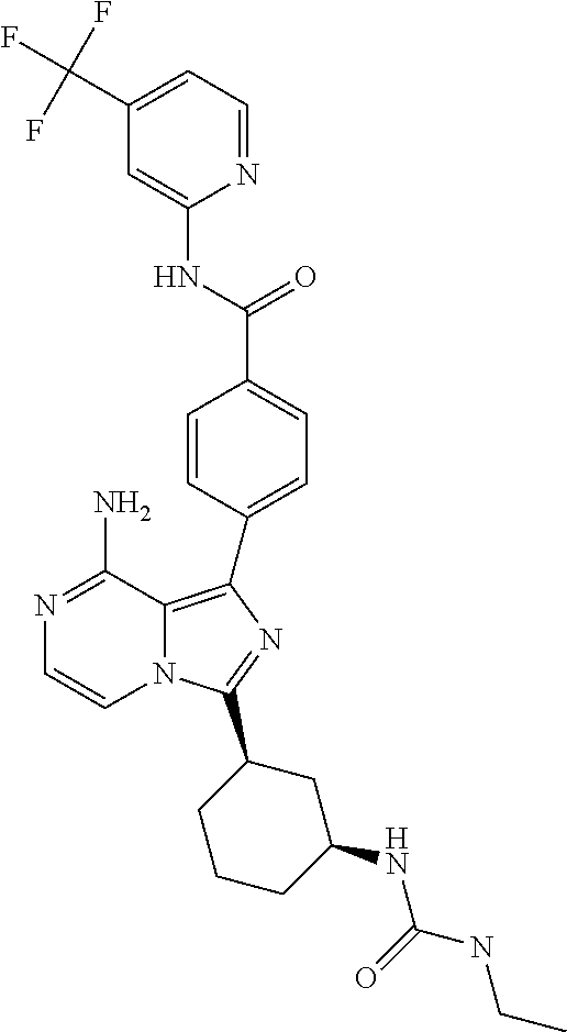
N1=C(N)C2=C(C3=CC=C(C(=O)NC4=CC(C(F)(F)F)=CC=N4)C=C3)N=C(C3CCCC(NC(NCC)=O)C3)N2C=C1
